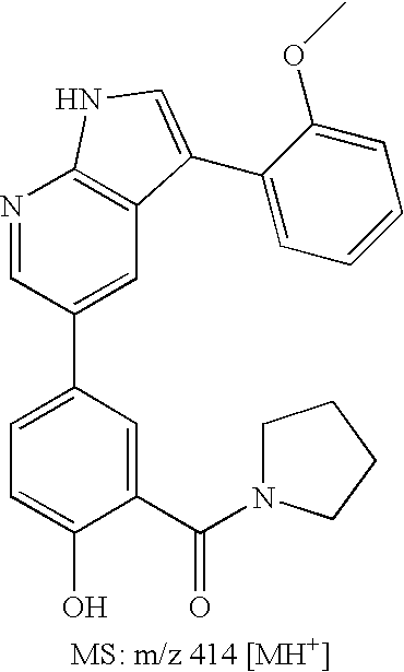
C1=C(C2=CC3=C(N=C2)NC=C3C2=CC=CC=C2OC)C=C(C(=O)N2CCCC2)C(O)=C1
